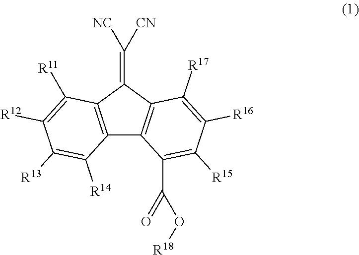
C12=C(C(=C([NC])[CN])C3=C1C(C(=O)O[R18])=C([R15])C([R16])=C3[R17])C([R11])=C([R12])C([R13])=C2[R14]
